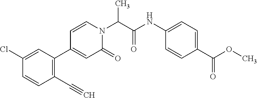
C1(C#C)=C(C2=CC(=O)N(C(C(NC3=CC=C(C(OC)=O)C=C3)=O)C)C=C2)C=C(Cl)C=C1
